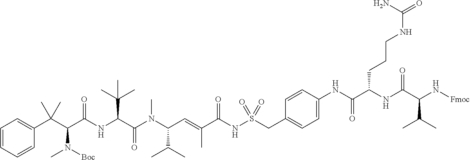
C1=CC=CC(C(C(C(NC(C(N(C(C=C(C(NS(CC2=CC=C(NC(C(NC(C(N[Fmoc])C(C)C)=O)CCCNC(=O)N)=O)C=C2)(=O)=O)=O)C)C(C)C)C)=O)C(C)(C)C)=O)N([Boc])C)(C)C)=C1
